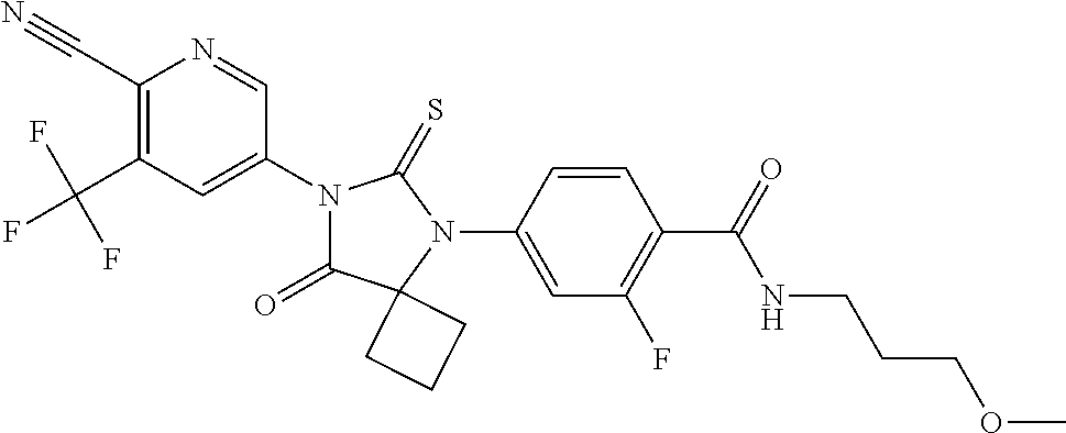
C1(C#N)=C(C(F)(F)F)C=C(N2C(=O)C3(N(C4=CC(F)=C(C(=O)NCCCOC)C=C4)C2=S)CCC3)C=N1
